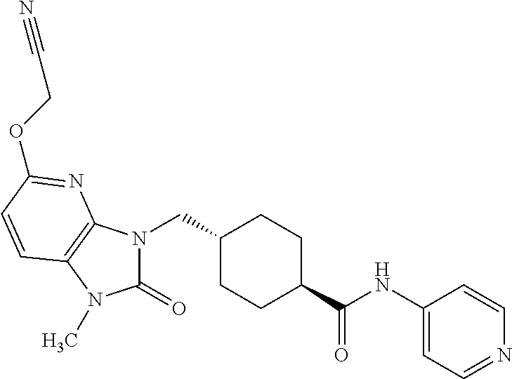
O(CC#N)C1=NC2=C(N(C)C(=O)N2CC2CCC(C(NC3=CC=NC=C3)=O)CC2)C=C1
